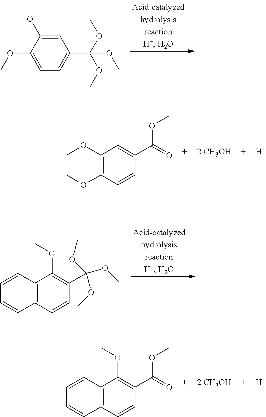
C1=C(OC)C(OC)=CC=C1C(OC)(OC)OC.C1(OC)=C(OC)C=CC(C(=O)OC)=C1.[H].C12=C(C=CC(C(OC)(OC)OC)=C1OC)C=CC=C2.C12=C(C=CC(C(=O)OC)=C1OC)C=CC=C2.[H]
